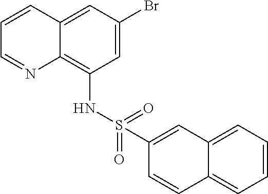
C1=C(Br)C=C2C(=C1NS(=O)(=O)C1=CC3=CC=CC=C3C=C1)N=CC=C2
